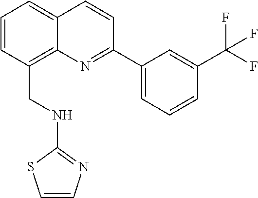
C1=CC(CNC2=NC=CS2)=C2C(=C1)C=CC(C1=CC=CC(C(F)(F)F)=C1)=N2
